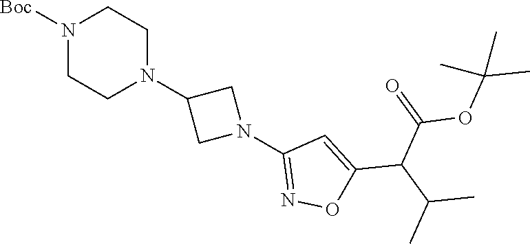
N1([Boc])CCN(C2CN(C3=NOC(C(C(C)C)C(=O)OC(C)(C)C)=C3)C2)CC1
